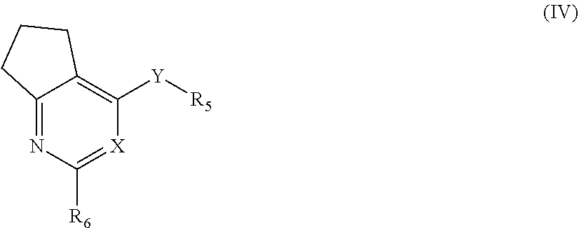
C12=NC([R6])=[X]C([Y][R5])=C1CCC2
